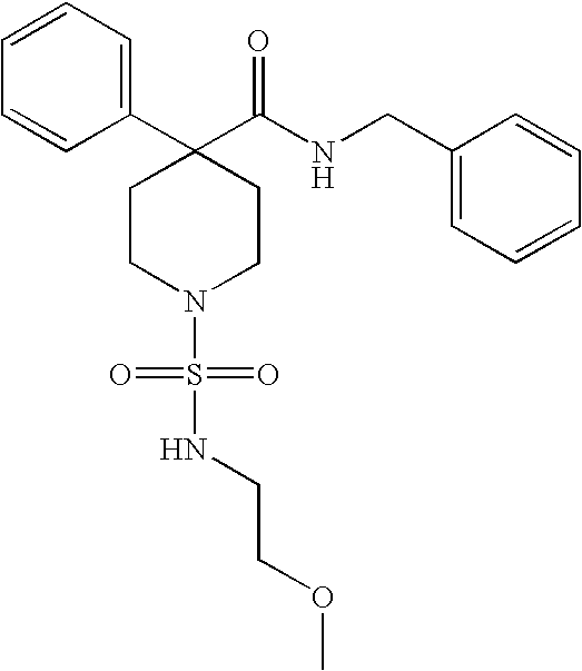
C1(C2=CC=CC=C2)(C(NCC2=CC=CC=C2)=O)CCN(S(NCCOC)(=O)=O)CC1
